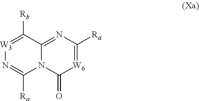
[W3]1=C([Rb])C2=NC([Ra])=[W6]C(=O)N2C([Ra])=N1
